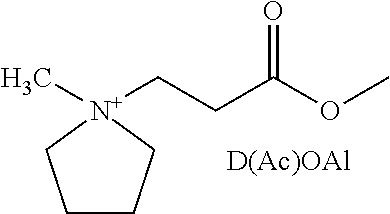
C1CC[N+](C)(CCC(OC)=O)C1.[D(Ac)OAl]
